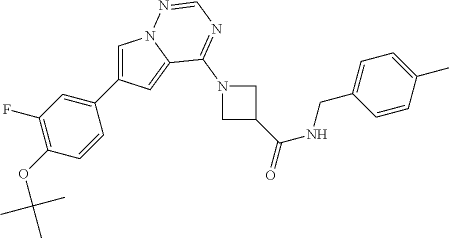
C1=C(C2=CC(F)=C(OC(C)(C)C)C=C2)C=C2N1N=CN=C2N1CC(C(NCC2=CC=C(C)C=C2)=O)C1
